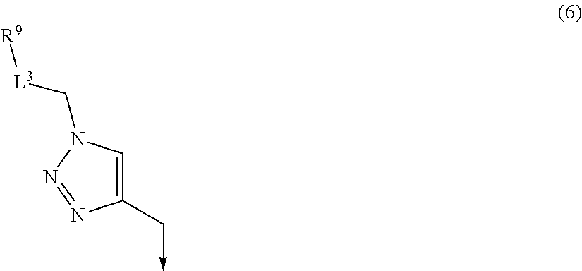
C1=C(C->C)N=NN1C[L3][R9]
